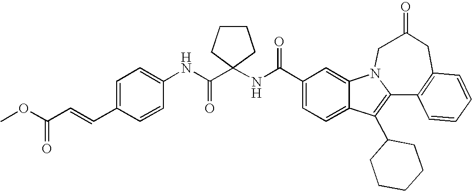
C1(C(NC2(C(NC3=CC=C(C=CC(OC)=O)C=C3)=O)CCCC2)=O)=CC=C2C(=C1)N1C(=C2C2CCCCC2)C2=C(CC(=O)C1)C=CC=C2
